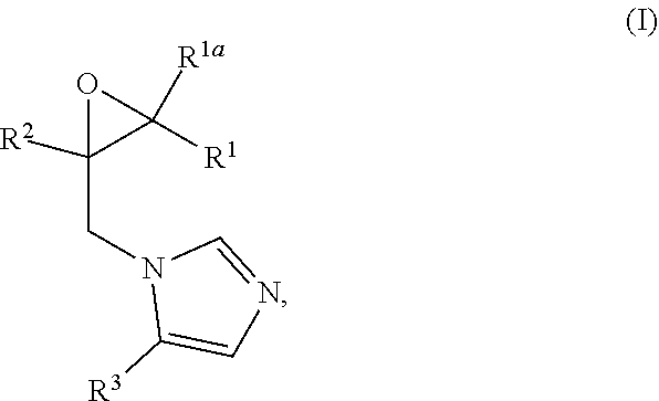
O1C(CN2C([R3])=CN=C2)([R2])C1([R1])[R1a]
